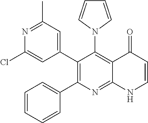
N1=C(C)C=C(C2=C(C3=CC=CC=C3)N=C3C(=C2N2C=CC=C2)C(=O)C=CN3)C=C1Cl
